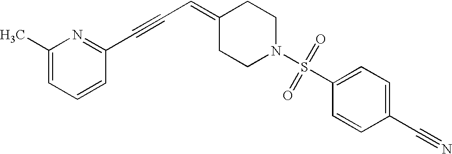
C1(C)=CC=CC(C#CC=C2CCN(S(=O)(=O)C3=CC=C(C#N)C=C3)CC2)=N1
